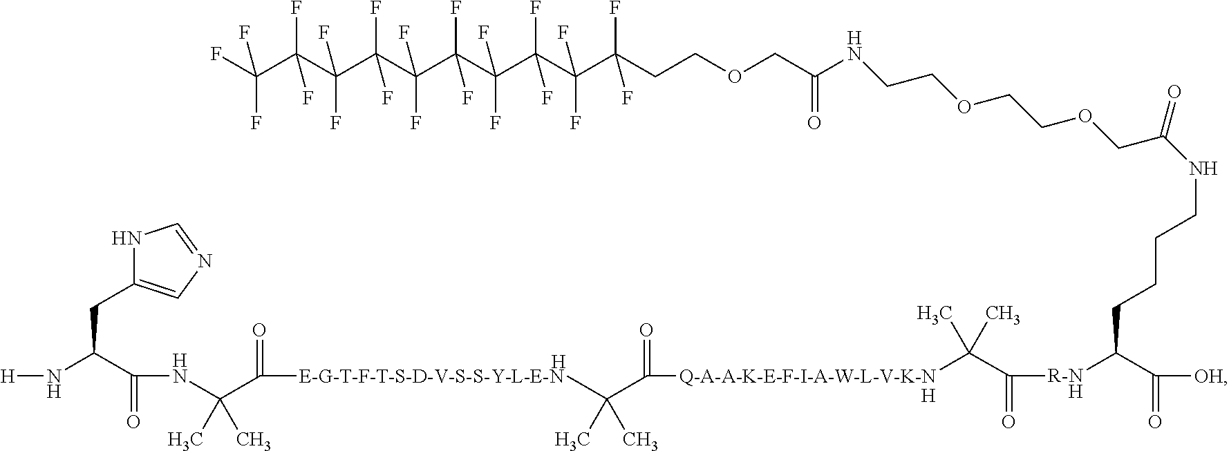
[H].N1C(CC(N[H])C(NC(C(=O)[E-G-T-F-T-S-D-V-S-S-Y-L-E-N]CC(C([Q-A-A-K-E-F-I-A-W-L-V-K-N                                                H]C(C([R-N    H]C(C(=O)[OH])CCCCNC(COCCOCCNC(=O)COCCC(C(F)(F)C(C(C(C(C(C(C(C(F)(F)F)(F)F)(F)F)(F)F)(F)F)(F)F)(F)F)(F)F)(F)F)=O)=O)(C)C)=O)(C)C)(C)C)=O)=CN=C1
